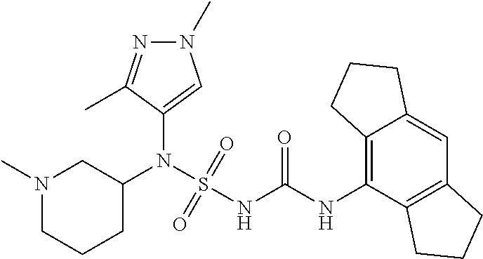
C1(N(S(NC(NC2=C3C(=CC4=C2CCC4)CCC3)=O)(=O)=O)C2CN(C)CCC2)=CN(C)N=C1C
